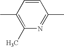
C1=CC(C)=C(C)N=C1C
